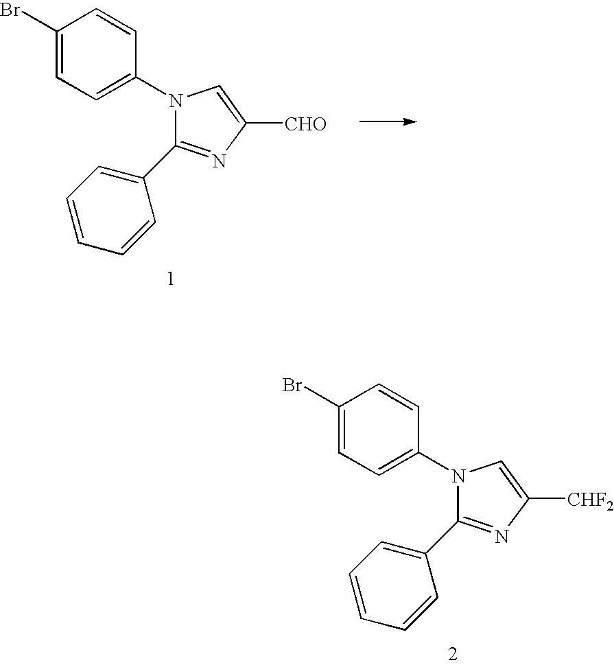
N1=C(C2=CC=CC=C2)N(C2=CC=C(Br)C=C2)C=C1[CHO].N1=C(C2=CC=CC=C2)N(C2=CC=C(Br)C=C2)C=C1[CHF2]
